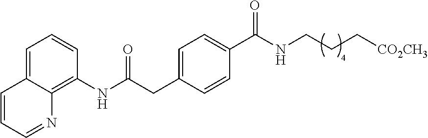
C1=C2C(=C(NC(CC3=CC=C(C(NCCC[CO2CH3])=O)C=C3)=O)C=C1)N=CC=C2
